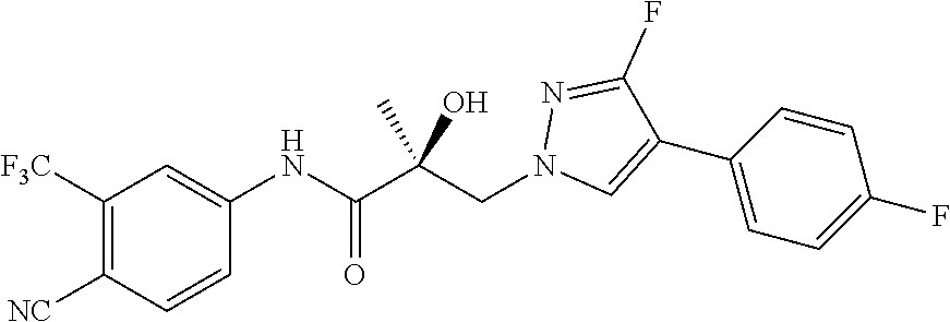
C1=C(NC(C(CN2C=C(C3=CC=C(F)C=C3)C(F)=N2)(C)O)=O)C=CC([NC])=C1[F3C]
